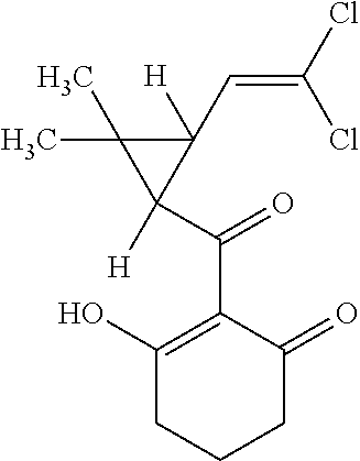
C1([H])(C=C(Cl)Cl)C(C)(C)C1([H])C(=O)C1=C(O)CCCC1=O
